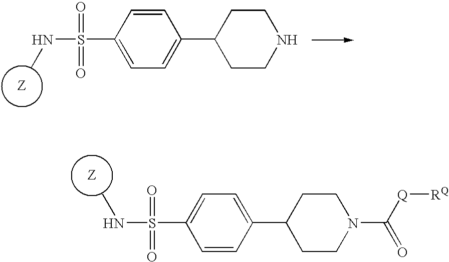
C1(S(NC)(=O)=O)=CC=C(C2CCN(C([Q][RQ])=O)CC2)C=C1.C1(S(NC)(=O)=O)=CC=C(C2CCNCC2)C=C1
